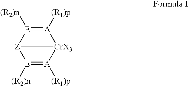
[(R2)n][E]1=[A]([(R1)p])[CrX3]2[Z]1[E]([(R2)n])=[A]2[(R1)p]
